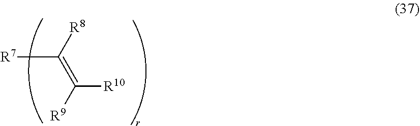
[R7]C([R8])=C([R10])[R9]
